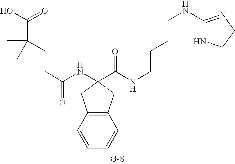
C1=CC2=C(C=C1)CC(NC(CCC(C(O)=O)(C)C)=O)(C(NCCCCNC1=NCCN1)=O)C2
